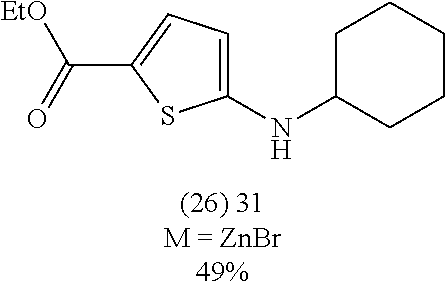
C1(NC2CCCCC2)=CC=C(C(=O)[EtO])S1
